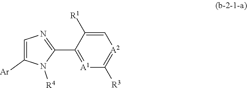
C1(C2=NC=C([Ar])N2[R4])=[A1]C([R3])=[A2]C=C1[R1]
